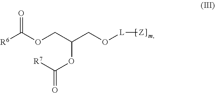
[R6]C(OCC(CO[L][Z])OC([R7])=O)=O
